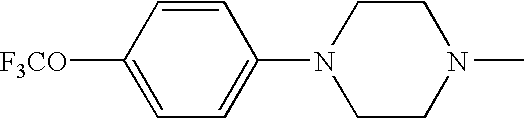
C1=CC([F3CO])=CC=C1N1CCN(C)CC1
